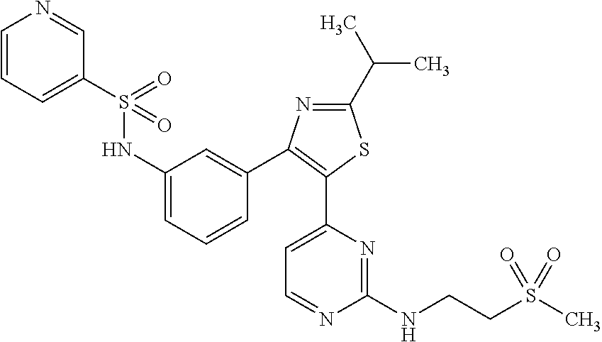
C(C1=NC(C2=CC(NS(C3=CC=CN=C3)(=O)=O)=CC=C2)=C(C2=CC=NC(NCCS(C)(=O)=O)=N2)S1)(C)C
